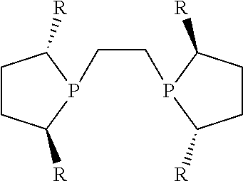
C1CC([R])P(CCP2C([R])CCC2[R])C1[R]
